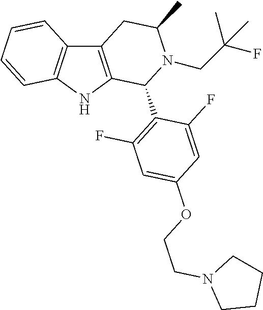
C12=C(NC3=C1C=CC=C3)C(C1=C(F)C=C(OCCN3CCCC3)C=C1F)N(CC(F)(C)C)C(C)C2
